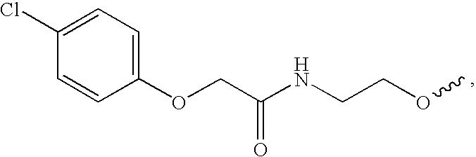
C1=C(Cl)C=CC(OCC(NCCOC)=O)=C1
